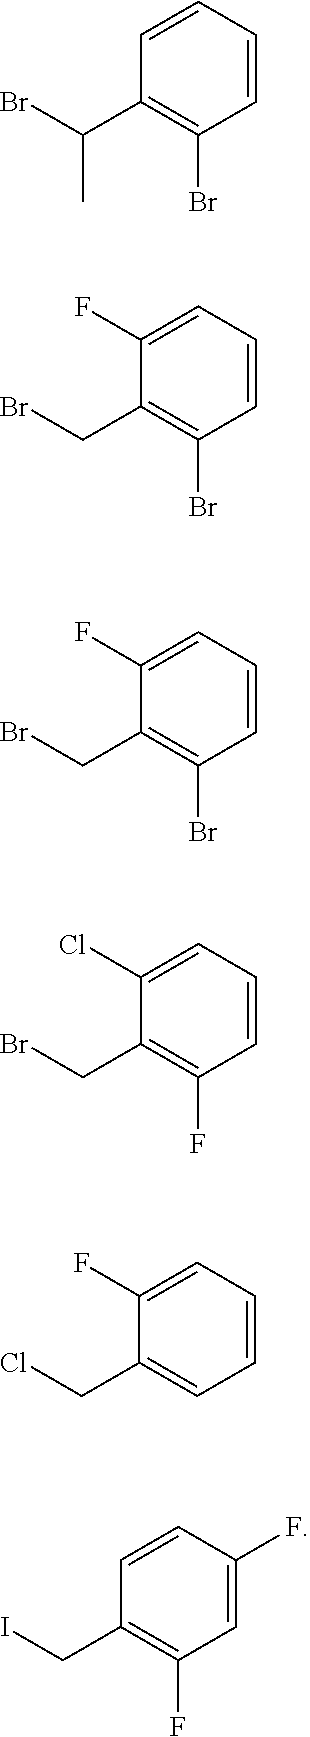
C1=CC=CC(Br)=C1C(Br)C.C1(F)=CC=CC(Br)=C1CBr.C1(F)=CC=CC(Br)=C1CBr.C1(Cl)=CC=CC(F)=C1CBr.C1(F)=CC=CC=C1CCl.C1=CC(F)=CC(F)=C1CI
